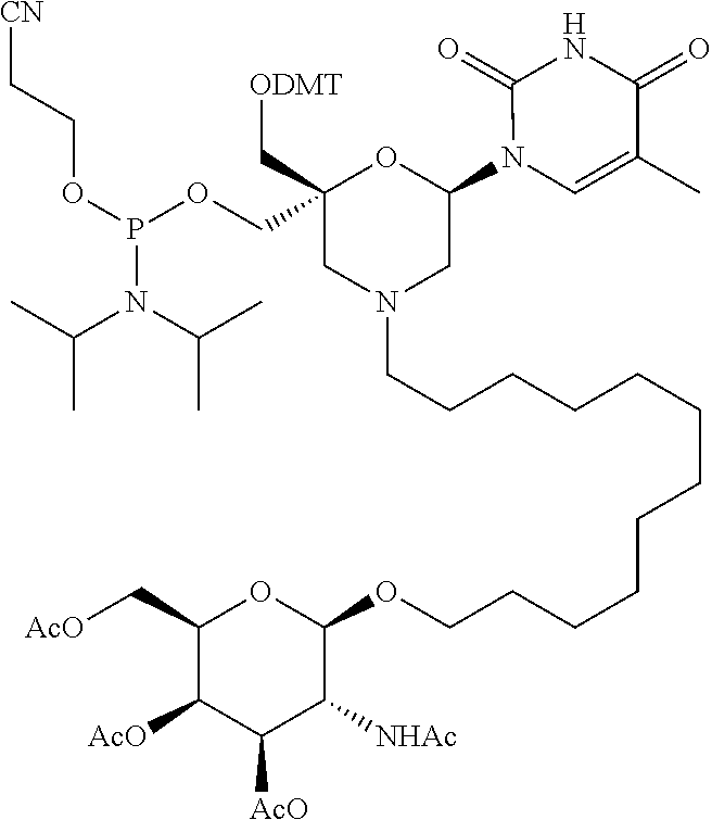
C1(N2C=C(C)C(=O)NC2=O)OC(COP(OCC[CN])N(C(C)C)C(C)C)(C[ODMT])CN(CCCCCCCCCCCCOC2OC(C[AcO])C([AcO])C([AcO])C2[NHAc])C1
